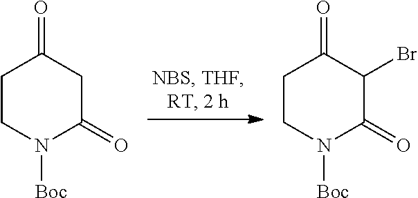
C1CN([Boc])C(=O)CC1=O.C1CN([Boc])C(=O)C(Br)C1=O
